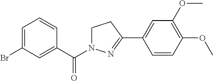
C1=C(Br)C=C(C(=O)N2CCC(C3=CC(OC)=C(OC)C=C3)=N2)C=C1
